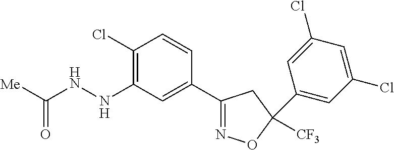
C1(NNC([Me])=O)=C(Cl)C=CC(C2=NOC([CF3])(C3=CC(Cl)=CC(Cl)=C3)C2)=C1
